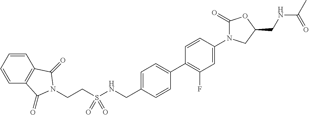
C1=CC=CC2=C1C(=O)N(CCS(NCC1=CC=C(C3=C(F)C=C(N4C(=O)OC(CNC(=O)C)C4)C=C3)C=C1)(=O)=O)C2=O
